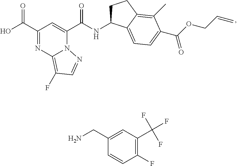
C1(C(O)=O)=NC2=C(F)C=NN2C(C(NC2CCC3=C(C)C(C(OCC=C)=O)=CC=C23)=O)=C1.C1(CN)=CC(C(F)(F)F)=C(F)C=C1
